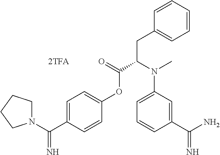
N1(C(C2=CC=C(OC(C(N(C)C3=CC=CC(C(N)=N)=C3)CC3=CC=CC=C3)=O)C=C2)=N)CCCC1
